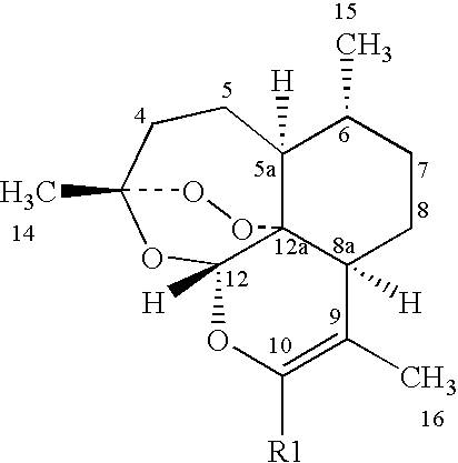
C12([H])C34C([H])(CCC1C)C(C)=C([R1])OC3([H])OC(C)(CC2)OO4
